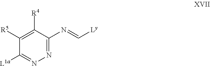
C1([R5])=C([R4])C(N=C[Ly])=NN=C1[L1a]
